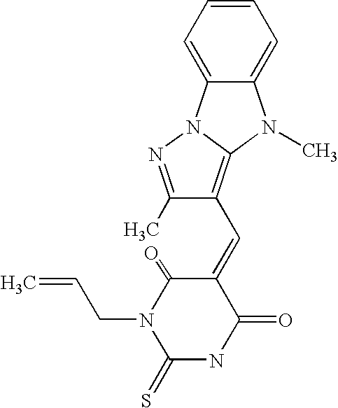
C1=CC=C2C(=C1)N(C)C1=C(C=C3C(=O)N(CC=C)C(=S)NC3=O)C(C)=NN21
